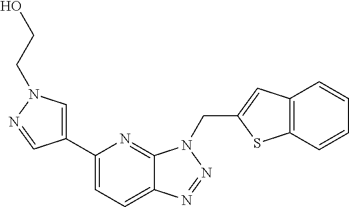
C12=CC=C(C3=CN(CCO)N=C3)N=C1N(CC1=CC3=C(S1)C=CC=C3)N=N2
